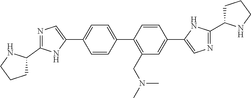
N1=C(C2CCCN2)NC(C2=CC=C(C3=C(CN(C)C)C=C(C4=CN=C(C5CCCN5)N4)C=C3)C=C2)=C1
